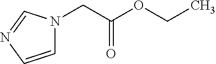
C1=CN=CN1CC(OCC)=O
